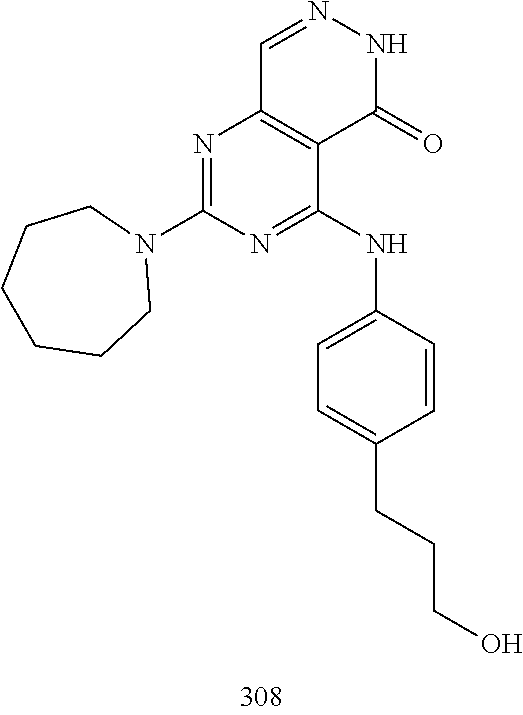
C1=NNC(=O)C2=C1N=C(N1CCCCCC1)N=C2NC1=CC=C(CCCO)C=C1
